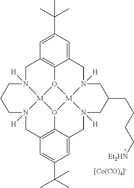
C1N2([H])[M]34O5C6=C1C=C(C(C)(C)C)C=C6CN1([H])[M]56O3C3=C(CN4([H])CCC2)C=C(C(C)(C)C)C=C3CN6([H])CC(CCCC[Et2HN])C1.[[Co(CO)4]-]
